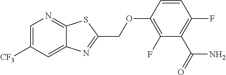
C1=C([CF3])C=C2C(=N1)SC(COC1=C(F)C(C(=O)N)=C(F)C=C1)=N2
